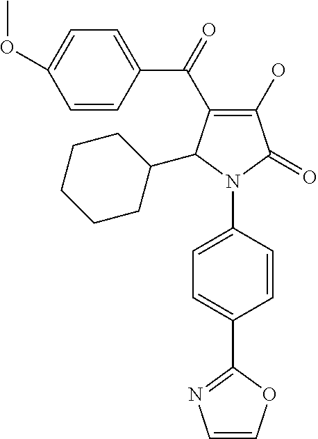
C1(O)=C(C(=O)C2=CC=C(OC)C=C2)C(C2CCCCC2)N(C2=CC=C(C3=NC=CO3)C=C2)C1=O
